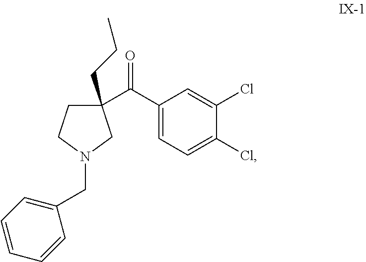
C1(C(C2=CC=C(Cl)C(Cl)=C2)=O)(CCC)CCN(CC2=CC=CC=C2)C1
